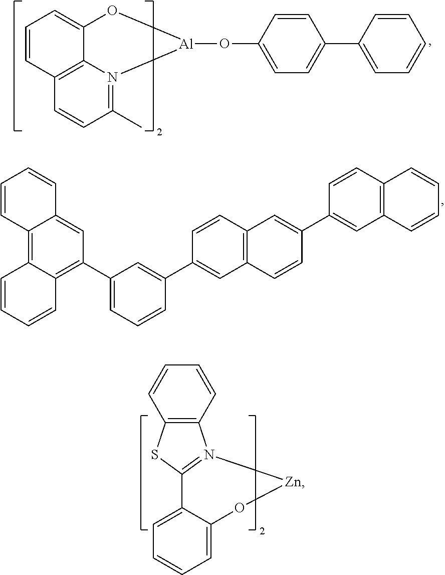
C12=C3C(=C(C4=CC=CC(C5=CC6=C(C=C5)C=C(C5=CC7=C(C=C5)C=CC=C7)C=C6)=C4)C=C1C=CC=C2)C=CC=C3.C12=C3N(=C(C)C=C1)[Al](OC1=CC=C(C4=CC=CC=C4)C=C1)OC3=CC=C2.C1=CC2=C(C=C1)SC1=N2[Zn]OC2=CC=CC=C12
